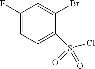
C1(F)=CC=C(S(Cl)(=O)=O)C(Br)=C1
